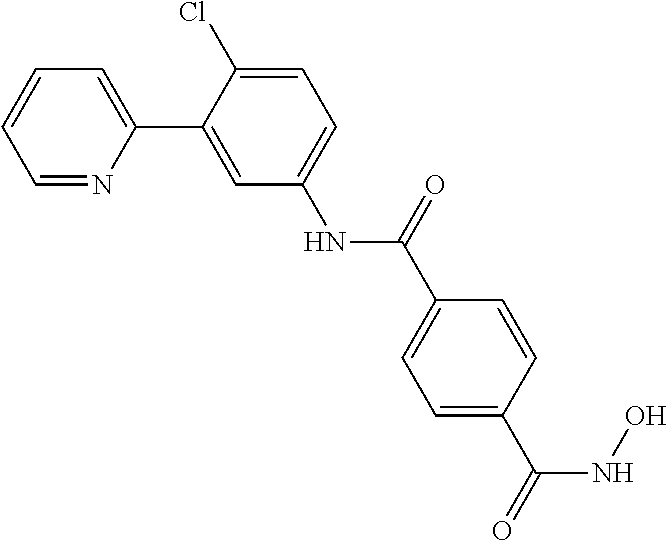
N(C1=CC=C(Cl)C(C2=CC=CC=N2)=C1)C(=O)C1=CC=C(C(=O)NO)C=C1
